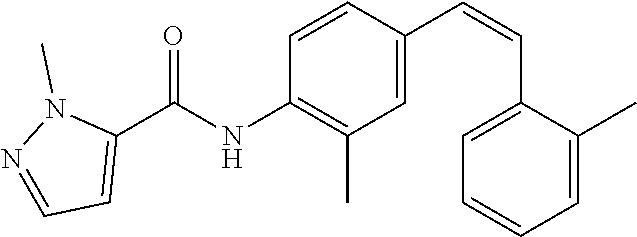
C1=CC(C=CC2=CC=CC=C2C)=CC(C)=C1NC(C1=CC=NN1C)=O
